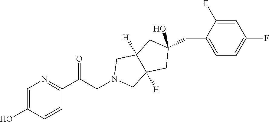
N1(CC(=O)C2=NC=C(O)C=C2)CC2([H])C([H])(C1)CC(CC1=CC=C(F)C=C1F)(O)C2
